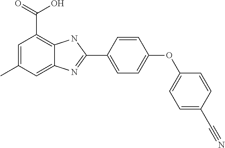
O(C1=CC=C(C2=NC3=CC(C)=CC(C(=O)O)=C3N2)C=C1)C1=CC=C(C#N)C=C1
